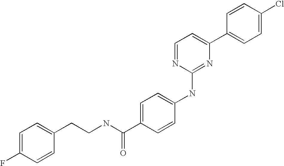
C1=CC(C2=CC=NC(NC3=CC=C(C(NCCC4=CC=C(F)C=C4)=O)C=C3)=N2)=CC=C1Cl
